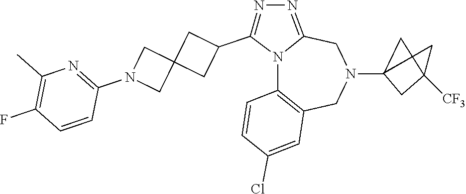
N12C3=C(CN(C4CC(C)([CF3])C4)CC1=NN=C2C1CC2(C1)CN(C1=NC(C)=C(F)C=C1)C2)C=C(Cl)C=C3
